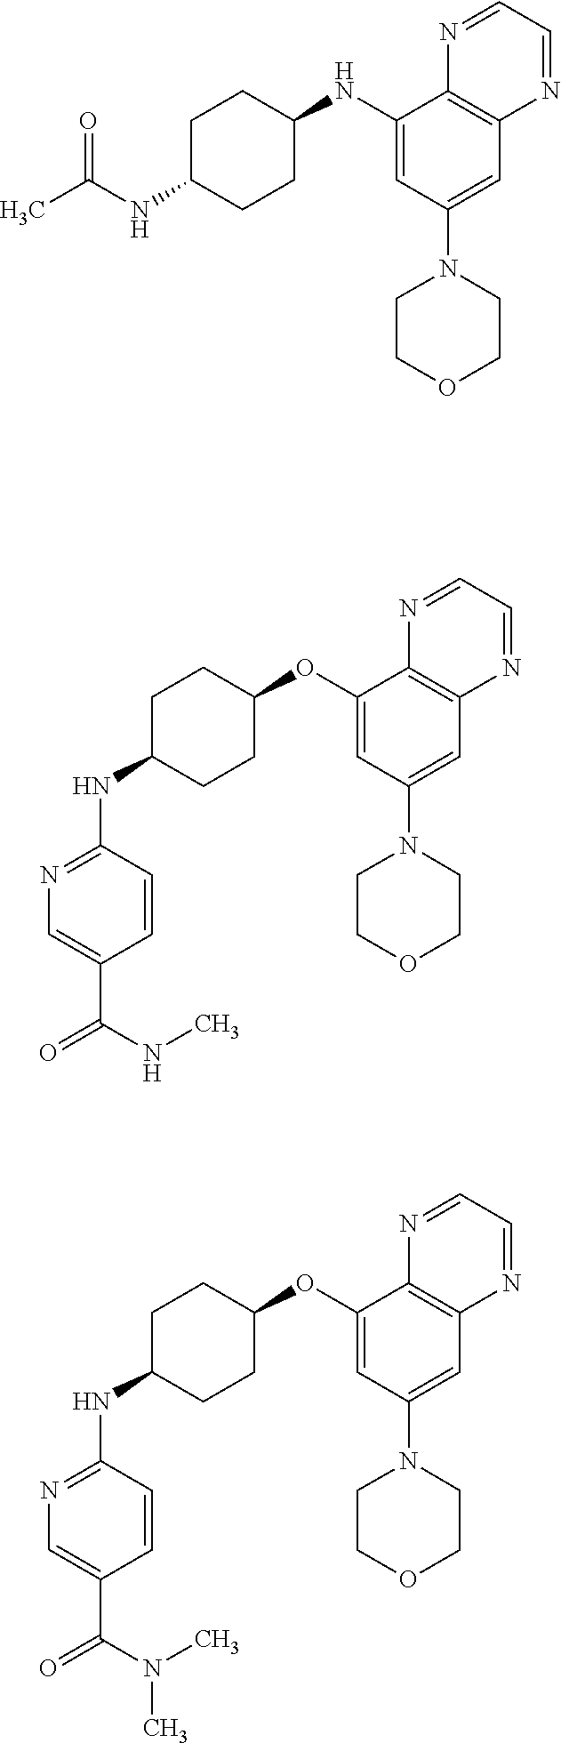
O=C(C)NC1CCC(NC2=CC(N3CCOCC3)=CC3=C2N=CC=N3)CC1.C1=C(OC2CCC(NC3=NC=C(C(NC)=O)C=C3)CC2)C2=C(C=C1N1CCOCC1)N=CC=N2.C1=C(OC2CCC(NC3=NC=C(C(N(C)C)=O)C=C3)CC2)C2=C(C=C1N1CCOCC1)N=CC=N2
